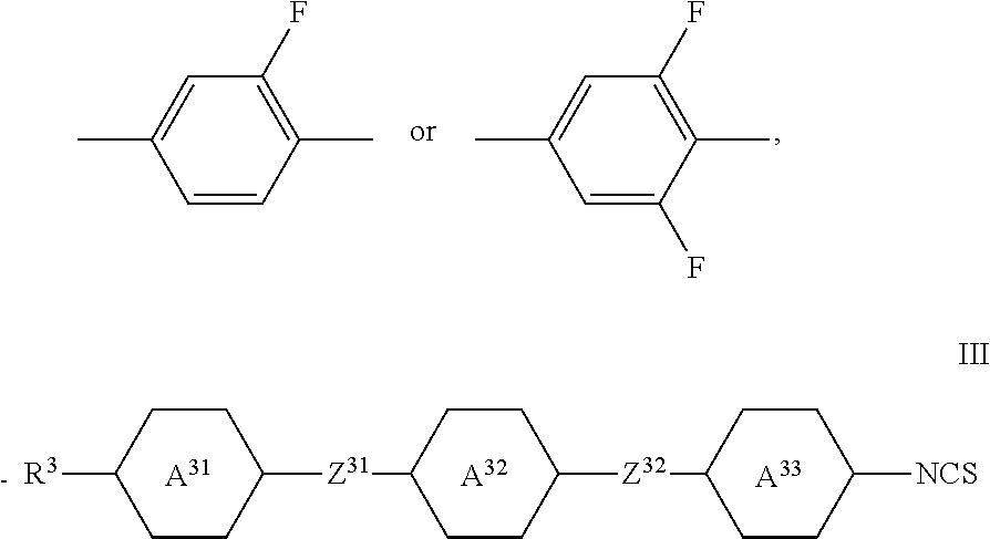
[A31].C1([R3])CCC([Z31]C2CCC([Z32]C3CCC([NCS])CC3)CC2)CC1.[A32].[A33].C1(C)=CC(F)=C(C)C(F)=C1.C1(C)=CC(F)=C(C)C=C1
